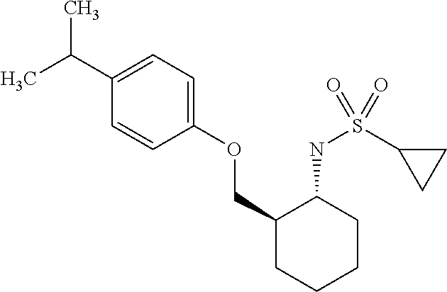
C1(C(C)C)=CC=C(OCC2CCCCC2NS(=O)(C2CC2)=O)C=C1
